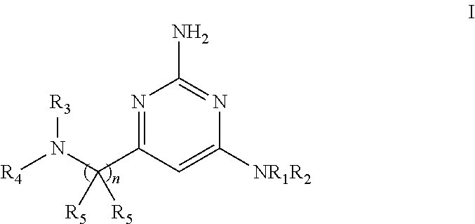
C1(C(N([R4])[R3])([R5])[R5])=NC(N)=NC([NR1R2])=C1
